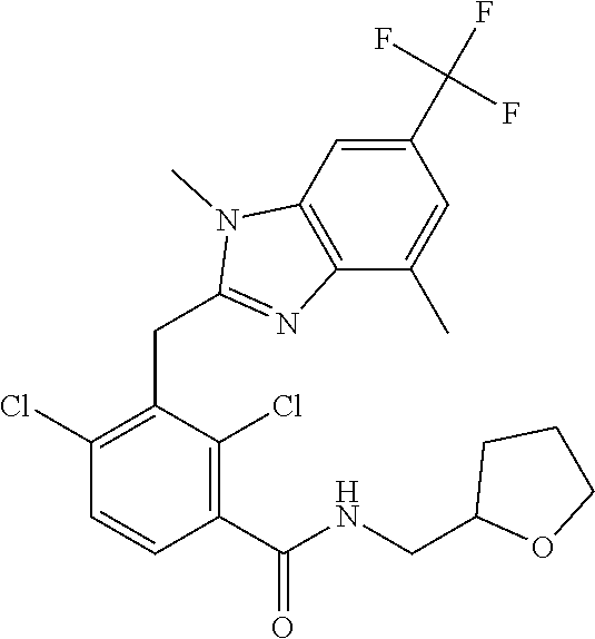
C1(Cl)=C(CC2=NC3=C(C=C(C(F)(F)F)C=C3C)N2C)C(Cl)=C(C(=O)NCC2OCCC2)C=C1
